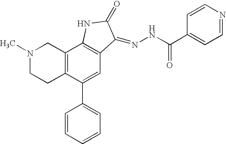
C12=C(C(C3=CC=CC=C3)=CC3=C1NC(=O)C3=NNC(C1=CC=NC=C1)=O)CCN(C)C2
